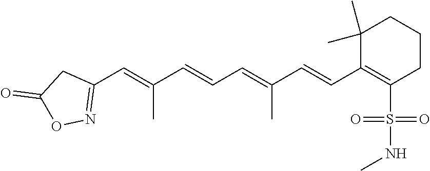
C1(C)(C)C(C=CC(=CC=CC(=CC2=NOC(=O)C2)C)C)=C(S(=O)(=O)NC)CCC1
